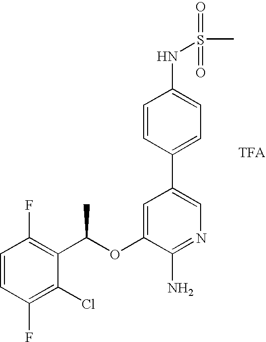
C1=CC(F)=C(C(OC2=CC(C3=CC=C(NS(=O)(=O)C)C=C3)=CN=C2N)C)C(Cl)=C1F
